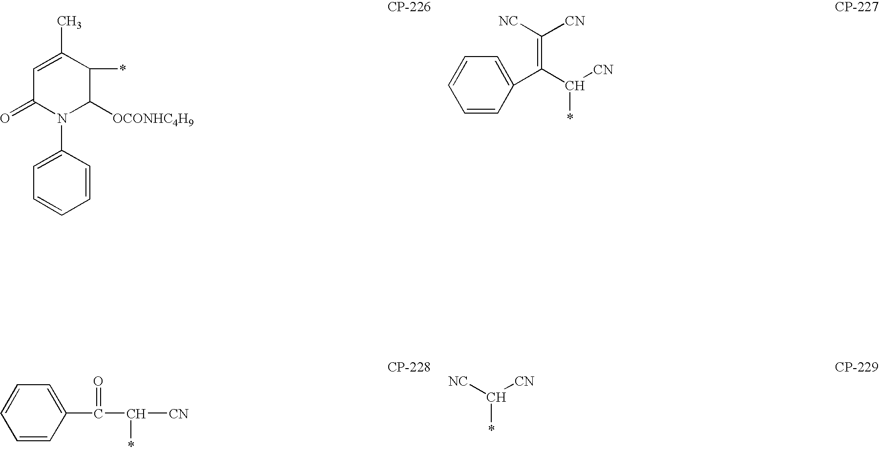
C1=C(C)C(*)C([OCONHC4H9])N(C2=CC=CC=C2)C1=O.C1=CC(C(C([CN])*)=C([NC])[CN])=CC=C1.C1=CC(C(=O)C(*)[CN])=CC=C1.[NC]C([CN])*
